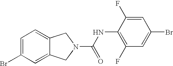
C1=C(Br)C=C2C(=C1)CN(C(NC1=C(F)C=C(Br)C=C1F)=O)C2
